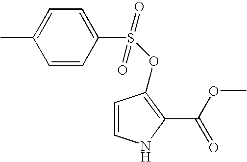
C1(C)=CC=C(S(OC2=C(C(OC)=O)NC=C2)(=O)=O)C=C1
